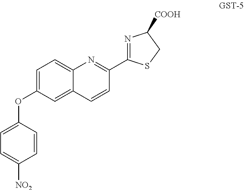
C1=C(OC2=CC=C([NO2])C=C2)C=C2C(=C1)N=C(C1=NC([COOH])CS1)C=C2
